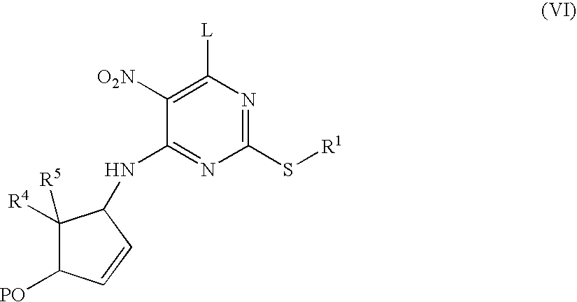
C1(S[R1])=NC([L])=C([O2N])C(NC2C([R4])([R5])C([PO])C=C2)=N1
